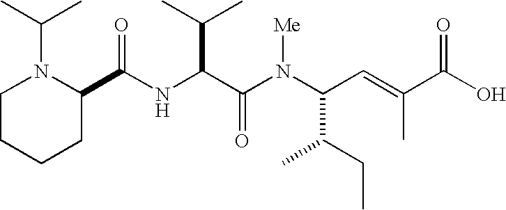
N(C(C(N(C(C(CC)C)C=C(C)C(O)=O)[Me])=O)C(C)C)C(C1N(C(C)C)CCCC1)=O
